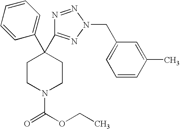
C1(C2(C3=NN(CC4=CC=CC(C)=C4)N=N3)CCN(C(OCC)=O)CC2)=CC=CC=C1
